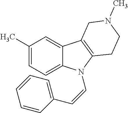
C1(C)=CC=C2C(=C1)C1=C(N2C=CC2=CC=CC=C2)CCN(C)C1
